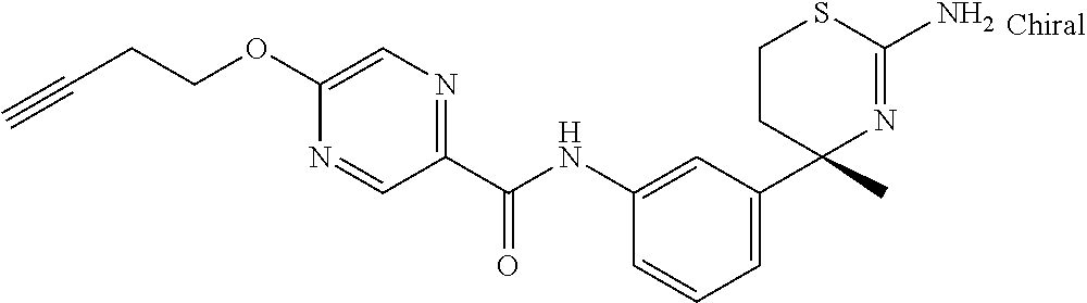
C1(NC(C2=NC=C(OCCC#C)N=C2)=O)=CC(C2(C)N=C(N)SCC2)=CC=C1
